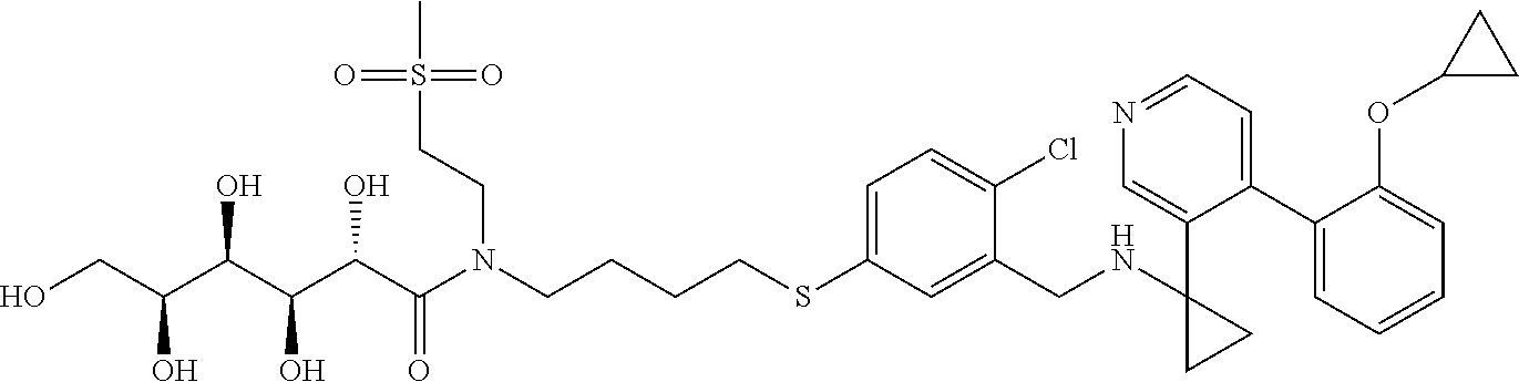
OCC(C(C(C(C(N(CCCCSC1=CC=C(Cl)C(CNC2(C3=CN=CC=C3C3=CC=CC=C3OC3CC3)CC2)=C1)CCS(C)(=O)=O)=O)O)O)O)O
